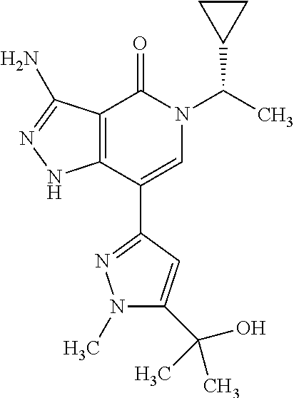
C12=C(C(C3=NN(C)C(C(C)(O)C)=C3)=CN(C(C)C3CC3)C1=O)NN=C2N
